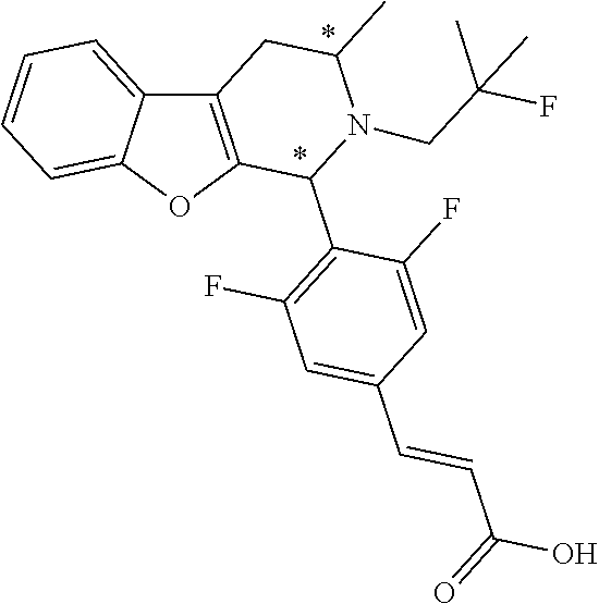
C12=C(OC3=CC=CC=C13)C(C1=C(F)C=C(C=CC(O)=O)C=C1F)N(CC(F)(C)C)C(C)C2
